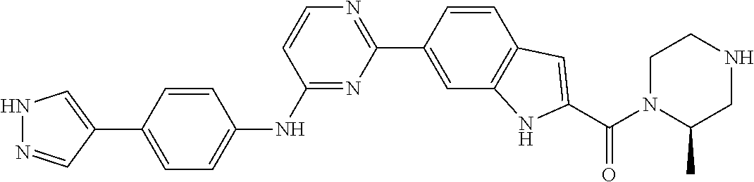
N1=C(NC2=CC=C(C3=CNN=C3)C=C2)C=CN=C1C1=CC2=C(C=C1)C=C(C(=O)N1C(C)CNCC1)N2
